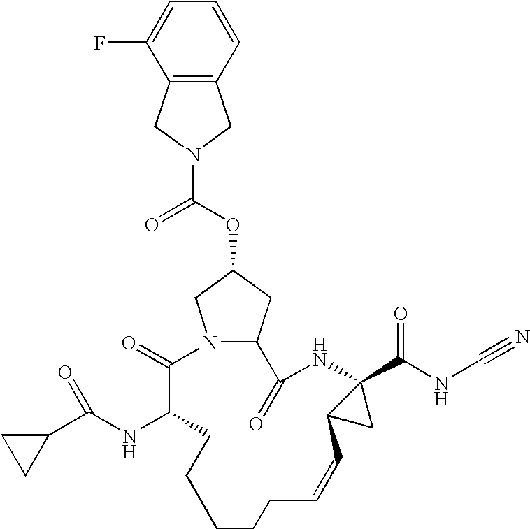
N12C(CC(OC(=O)N3CC4=C(C3)C(F)=CC=C4)C1)C(=O)NC1(C(NC#N)=O)C(C1)C=CCCCCCC(NC(C1CC1)=O)C2=O
